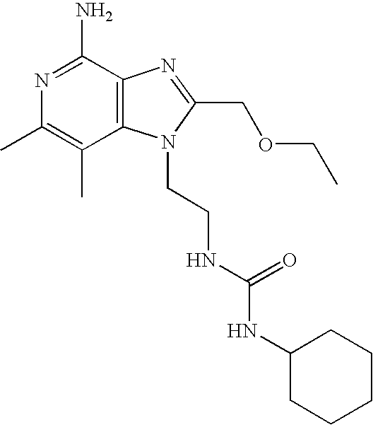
N1=C(N)C2=C(C(C)=C1C)N(CCNC(NC1CCCCC1)=O)C(COCC)=N2
